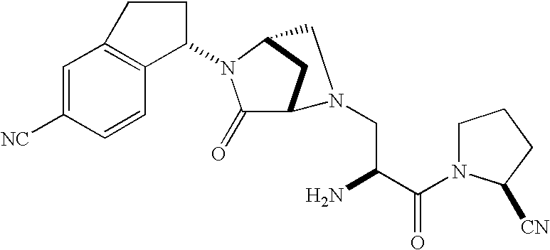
C1=C([NC])C=CC2=C1CCC2N1C(=O)C2CC1CN2CC(N)C(N1CCCC1[CN])=O
